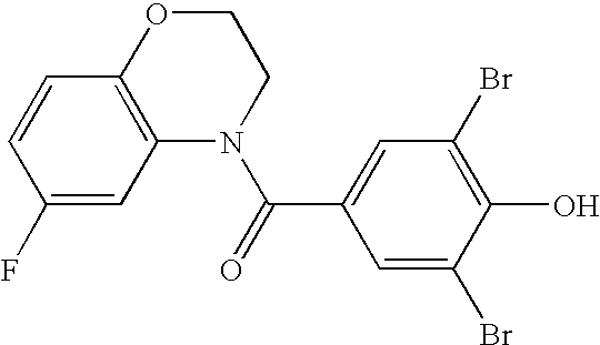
C1OC2=C(N(C(=O)C3=CC(Br)=C(O)C(Br)=C3)C1)C=C(F)C=C2
